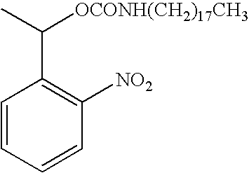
CC([OCONH(CH2)17CH3])C1=C([NO2])C=CC=C1
